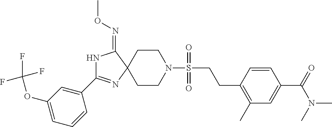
N1C(C2=CC(OC(F)(F)F)=CC=C2)=NC2(C1=NOC)CCN(S(CCC1=C(C)C=C(C(N(C)C)=O)C=C1)(=O)=O)CC2
